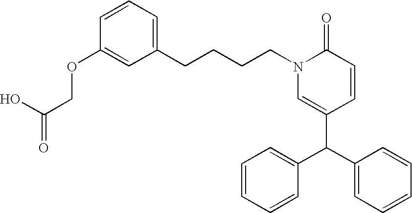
C(CCN1C=C(C(C2=CC=CC=C2)C2=CC=CC=C2)C=CC1=O)CC1=CC=CC(OCC(=O)O)=C1
